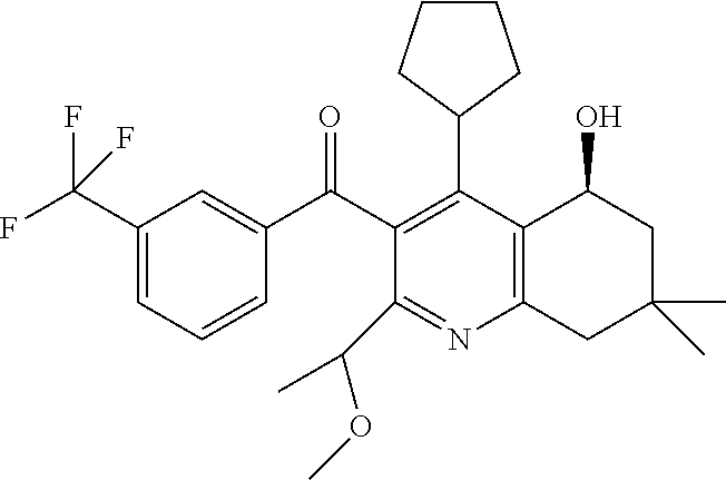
C1(C(F)(F)F)=CC=CC(C(C2=C(C3CCCC3)C3=C(N=C2C(OC)C)CC(C)(C)CC3O)=O)=C1
